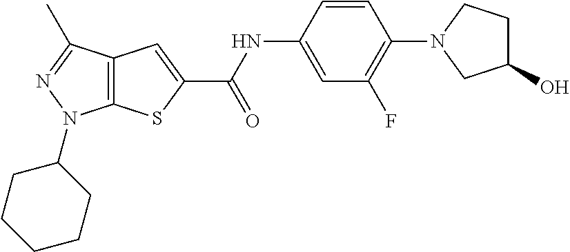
C1=C(NC(=O)C2=CC3=C(S2)N(C2CCCCC2)N=C3C)C=CC(N2CCC(O)C2)=C1F
